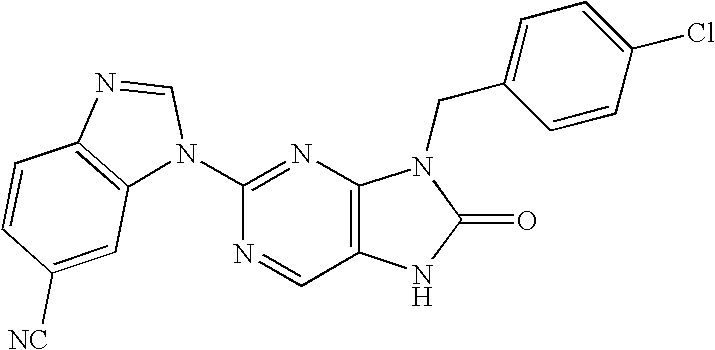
N1(C2=NC3=C(C=N2)NC(=O)N3CC2=CC=C(Cl)C=C2)C=NC2=C1C=C([NC])C=C2
